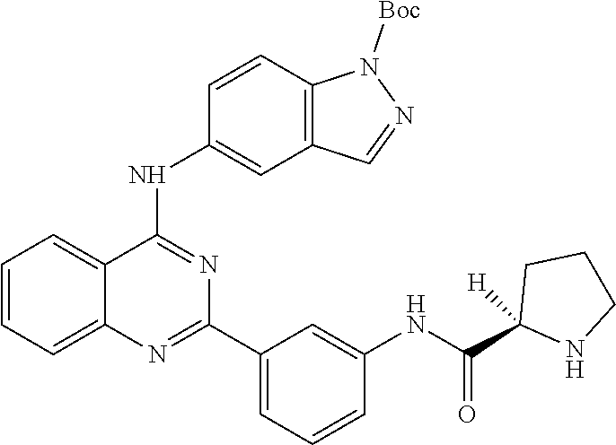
N(C(=O)C1([H])NCCC1)C1=CC(C2=NC3=CC=CC=C3C(NC3=CC4=C(N([Boc])N=C4)C=C3)=N2)=CC=C1
